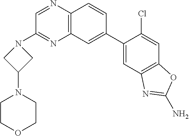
C1(C2=CC3=C(C=C2)N=CC(N2CC(N4CCOCC4)C2)=N3)=CC2=C(C=C1Cl)OC(N)=N2
